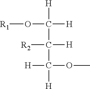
O(C([H])([H])C([R2])([H])C([H])(OC)[H])[R1]
